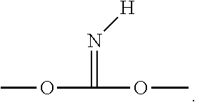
COC(OC)=N[H]
